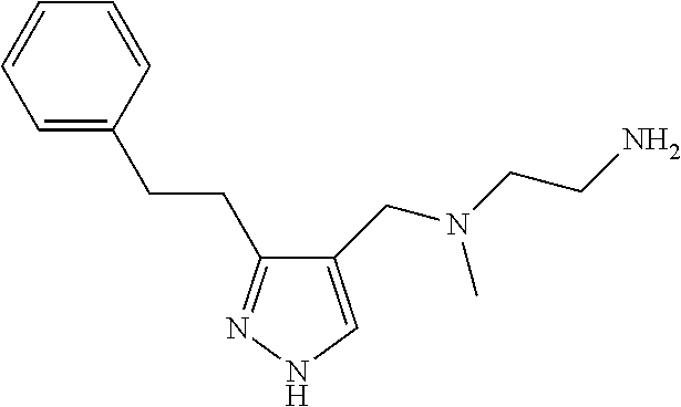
C1(CN(CCN)C)=CNN=C1CCC1=CC=CC=C1
